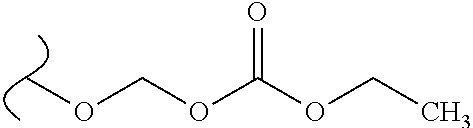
C(OC(OCC)=O)OC
